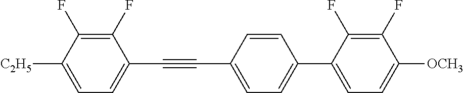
C1(F)=C(F)C([C2H5])=CC=C1C#CC1=CC=C(C2=CC=C([OCH3])C(F)=C2F)C=C1
